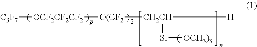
[C3F7][OCF2CF2CF2][O(CF2][CH2CH]([Si][OCH3)3])[H]
